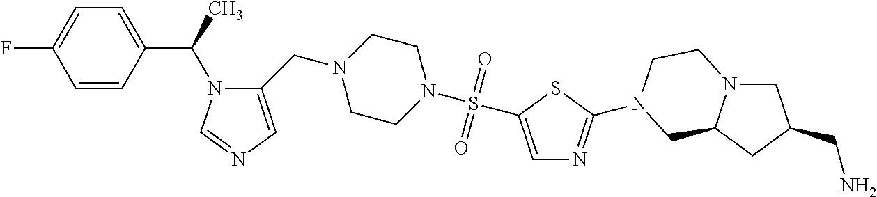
C1=CC(C(C)N2C(CN3CCN(S(=O)(=O)C4=CN=C(N5CCN6CC(CN)CC6C5)S4)CC3)=CN=C2)=CC=C1F
